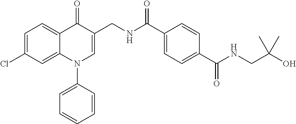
C1=C(Cl)C=C2C(=C1)C(=O)C(CNC(C1=CC=C(C(NCC(O)(C)C)=O)C=C1)=O)=CN2C1=CC=CC=C1
